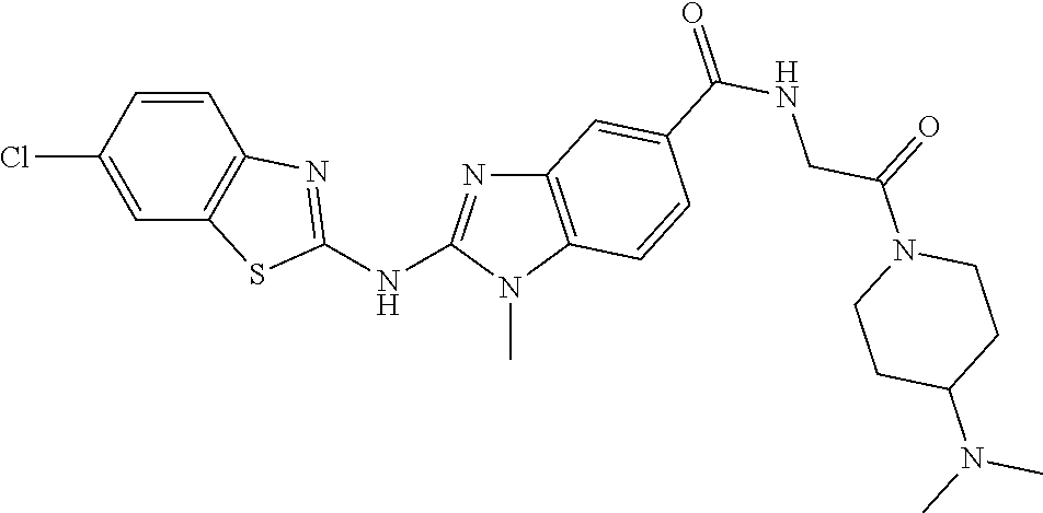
ClC1=CC2=C(C=C1)N=C(NC1=NC3=C(N1C)C=CC(C(NCC(N1CCC(N(C)C)CC1)=O)=O)=C3)S2
